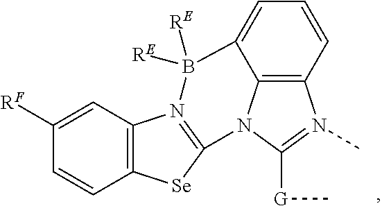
C12=C3C=CC=C1B([RE])([RE])N1=C(N2C([G]C)=N3C)[Se]C2=C1C=C([RF])C=C2
